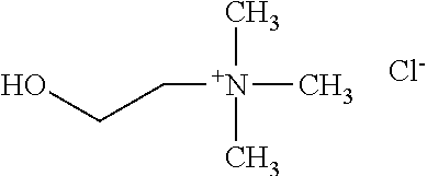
[Cl-].[N+](C)(C)(C)CCO
